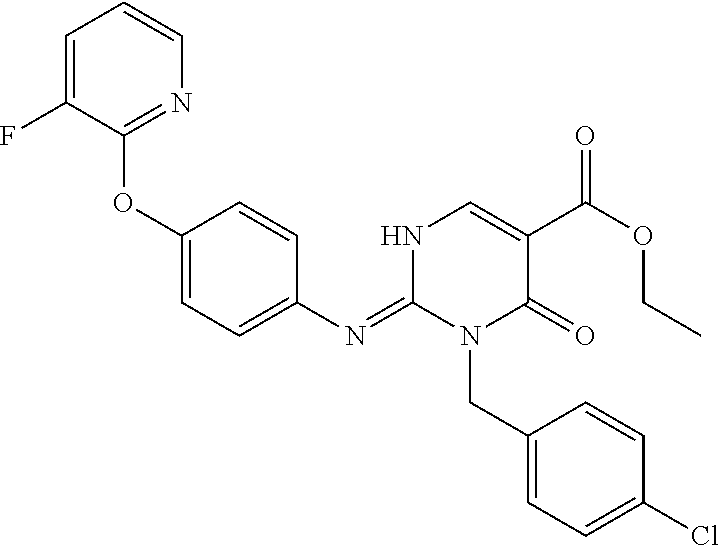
C1(N=C2N(CC3=CC=C(Cl)C=C3)C(=O)C(C(OCC)=O)=CN2)=CC=C(OC2=NC=CC=C2F)C=C1
